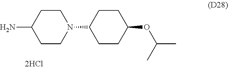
C1CN(C2CCC(OC(C)C)CC2)CCC1N
